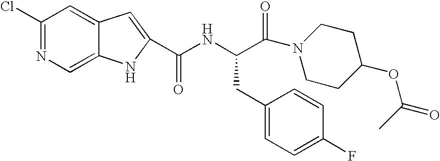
C1(Cl)=NC=C2C(=C1)C=C(C(NC(C(=O)N1CCC(OC(C)=O)CC1)CC1=CC=C(F)C=C1)=O)N2
